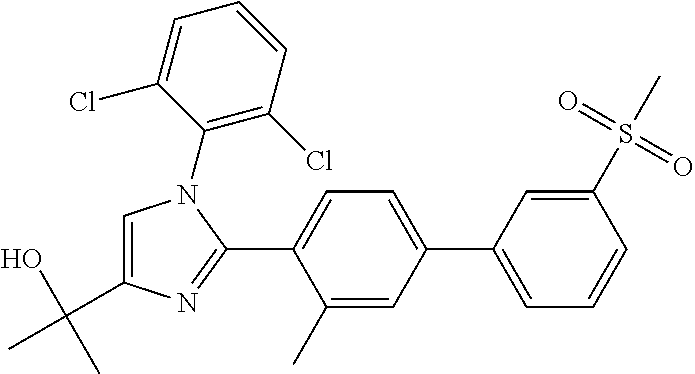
C1(C)=CC(C2=CC=CC(S(=O)(=O)C)=C2)=CC=C1C1=NC(C(O)(C)C)=CN1C1=C(Cl)C=CC=C1Cl
